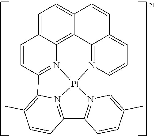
C1=C2C3=C4C(=C1)C=CC1=CC=CN(=C41)[Pt]14N3=C(C=C2)C2=C(C)C=CC(=N12)C1=N4C=C(C)C=C1
